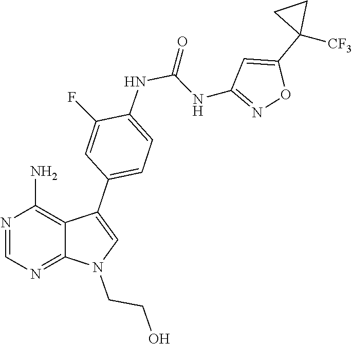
N1=C2N(CCO)C=C(C3=CC=C(NC(=O)NC4=NOC(C5([CF3])CC5)=C4)C(F)=C3)C2=C(N)N=C1
